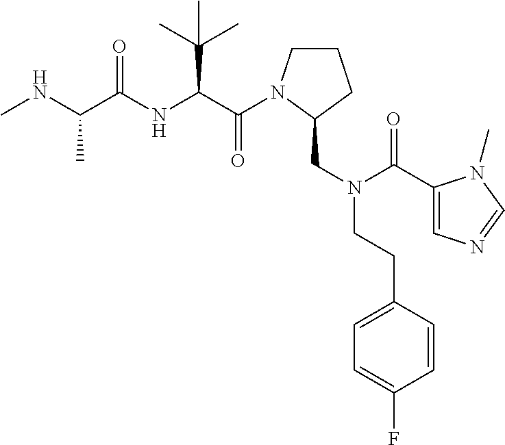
C(C(NC(C(NC)C)=O)C(C)(C)C)(=O)N1CCCC1CN(C(=O)C1=CN=CN1C)CCC1=CC=C(F)C=C1
